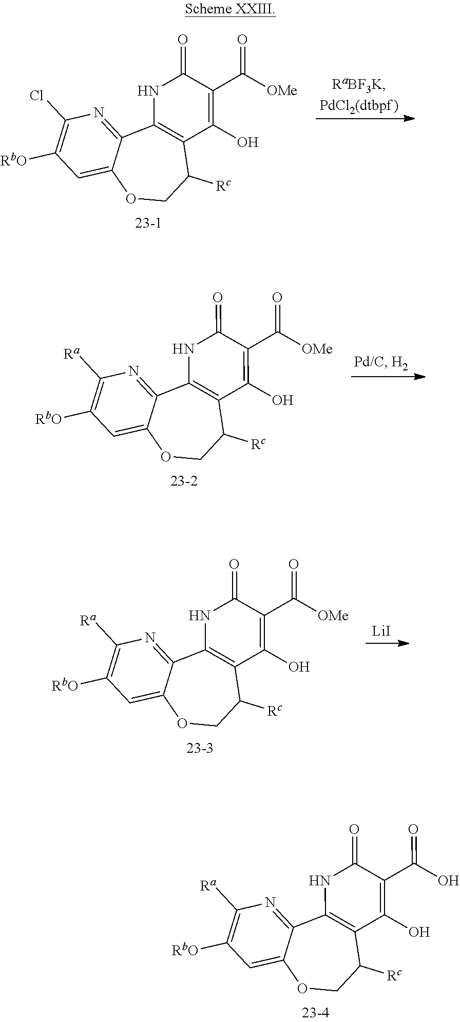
O1CC([Rc])C2=C(C3=NC([Ra])=C([RbO])C=C13)NC(=O)C(C(O)=O)=C2O.O1CC([Rc])C2=C(C3=NC(Cl)=C([RbO])C=C13)NC(=O)C(C([OMe])=O)=C2O.O1CC([Rc])C2=C(C3=NC([Ra])=C([RbO])C=C13)NC(=O)C(C([OMe])=O)=C2O.[LiI].O1CC([Rc])C2=C(C3=NC([Ra])=C([RbO])C=C13)NC(=O)C(C([OMe])=O)=C2O
